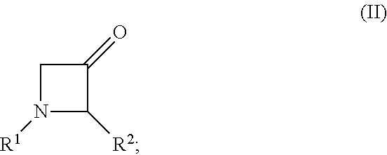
C1N([R1])C([R2])C1=O
